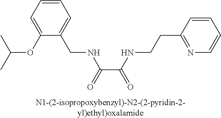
C1=CC=C(OC(C)C)C(CNC(C(=O)NCCC2=NC=CC=C2)=O)=C1
